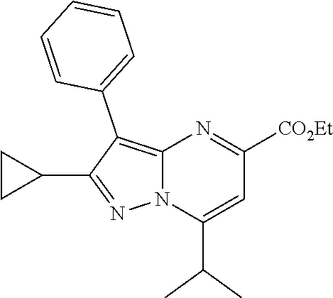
C12=C(C3=CC=CC=C3)C(C3CC3)=NN1C(C(C)C)=CC([CO2Et])=N2
